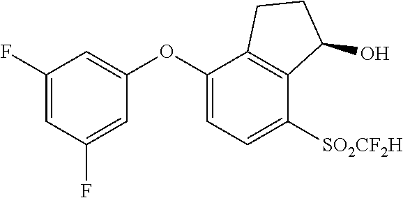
C1(F)=CC(F)=CC(OC2=CC=C([SO2CF2H])C3=C2CCC3O)=C1
